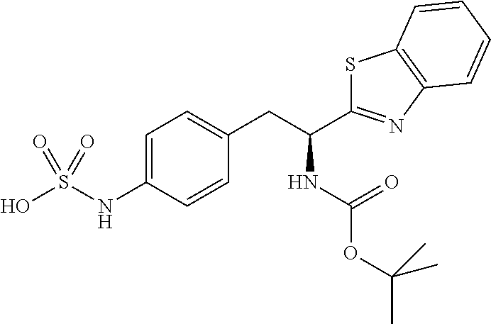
C1=C(NS(O)(=O)=O)C=CC(CC(NC(=O)OC(C)(C)C)C2=NC3=C(S2)C=CC=C3)=C1
